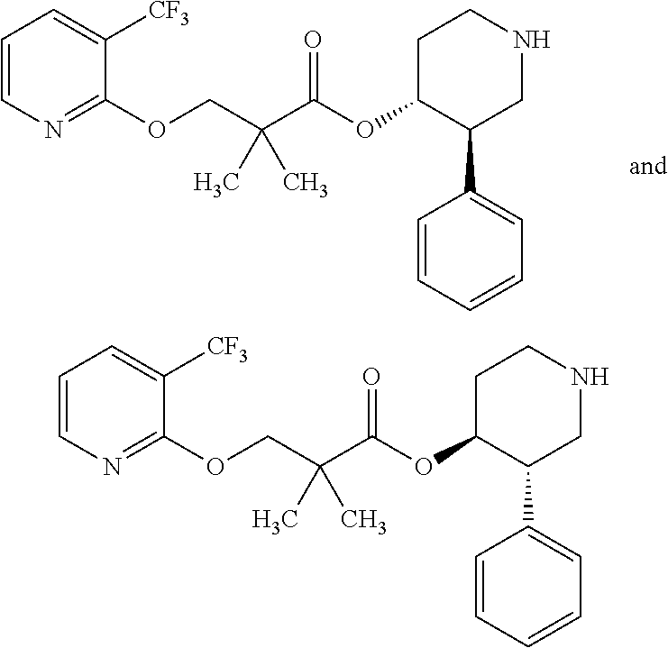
C1C(OC(C(COC2=NC=CC=C2[CF3])(C)C)=O)C(C2=CC=CC=C2)CNC1.C1C(OC(C(COC2=NC=CC=C2[CF3])(C)C)=O)C(C2=CC=CC=C2)CNC1
